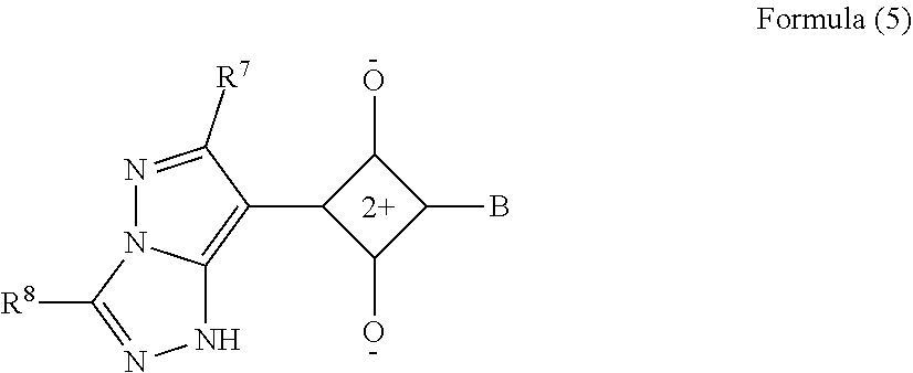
BC1C(O)C(C2=C3N(N=C2[R7])C([R8])=NN3)C1O
